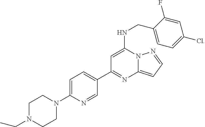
C1CN(CC)CCN1C1=CC=C(C2=NC3=CC=NN3C(NCC3=CC=C(Cl)C=C3F)=C2)C=N1
